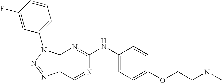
C12=C(N(C3=CC=CC(F)=C3)N=N1)N=C(NC1=CC=C(OCCN(C)C)C=C1)N=C2
